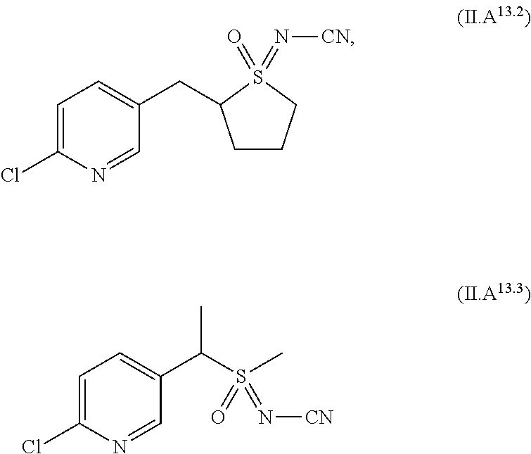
C1=C(Cl)N=CC(CC2CCCS2(=O)=N[CN])=C1.C1=C(Cl)N=CC(C(S(=N[CN])(C)=O)C)=C1
